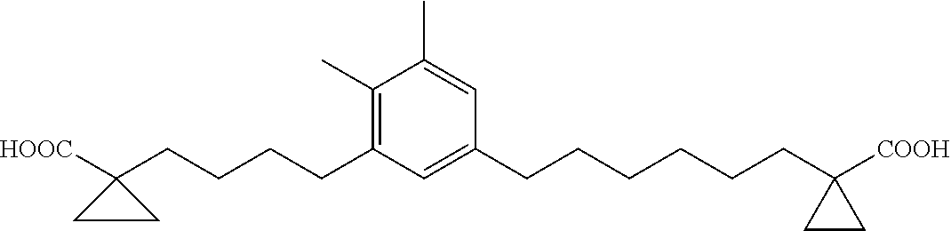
C1(C)=CC(CCCCCCC2([COOH])CC2)=CC(CCCCC2([HOOC])CC2)=C1C
